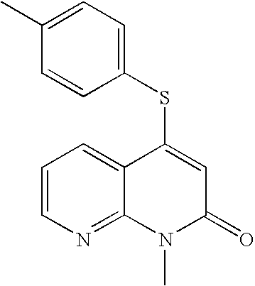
C1(C)=CC=C(SC2=CC(=O)N(C)C3=NC=CC=C23)C=C1
